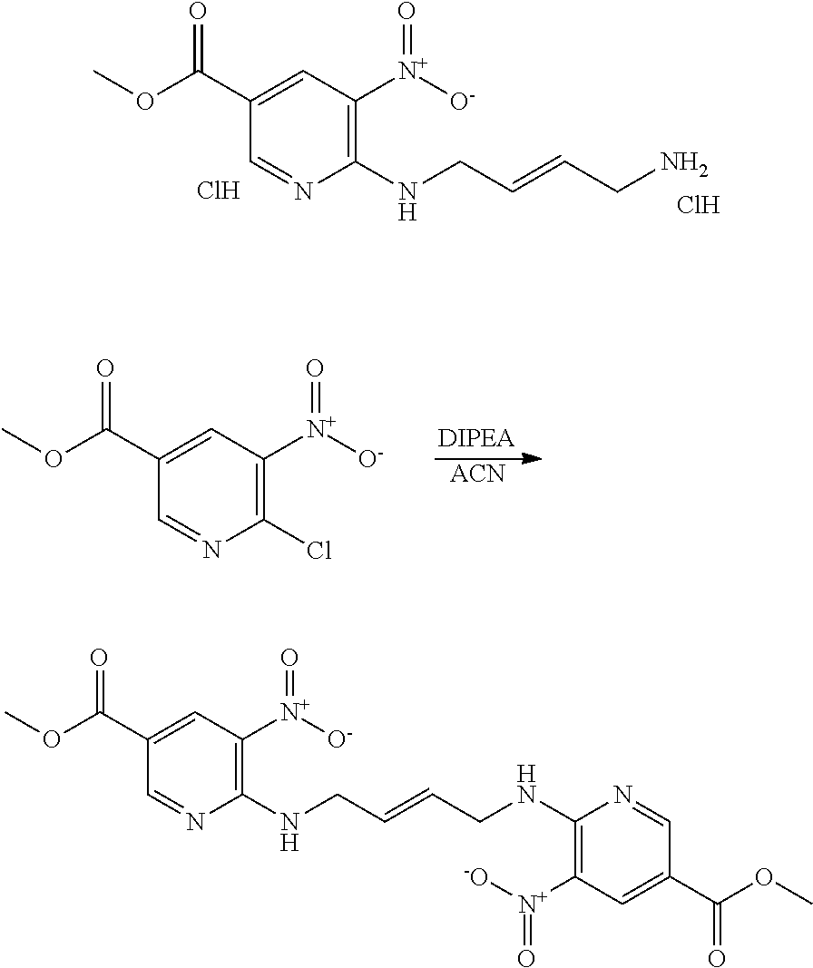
C1(C(OC)=O)=CC([N+]([O-])=O)=C(NCC=CCN)N=C1.Cl.Cl.C1(C(OC)=O)=CC([N+]([O-])=O)=C(NCC=CCNC2=C([N+]([-O])=O)C=C(C(OC)=O)C=N2)N=C1.[ACN].C1=NC(Cl)=C([N+]([O-])=O)C=C1C(OC)=O
